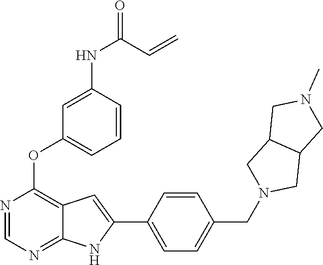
N1=CN=C2C(=C1OC1=CC=CC(NC(=O)C=C)=C1)C=C(C1=CC=C(CN3CC4C(C3)CN(C)C4)C=C1)N2
